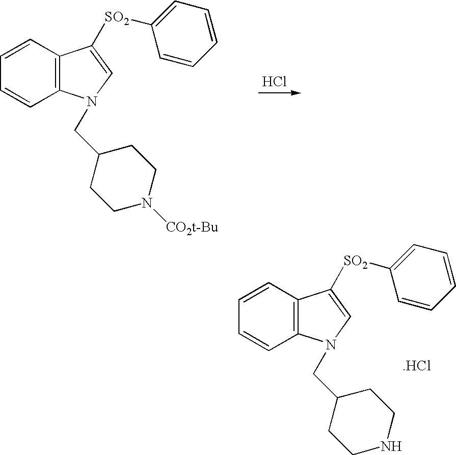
C12=C(C=CC=C1)C([SO2]C1=CC=CC=C1)=CN2CC1CCN([CO2t-Bu])CC1.Cl.C12=C(C=CC=C1)C([SO2]C1=CC=CC=C1)=CN2CC1CCNCC1.[.HCl]
